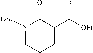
N1([Boc])CCCC(C([OEt])=O)C1=O
